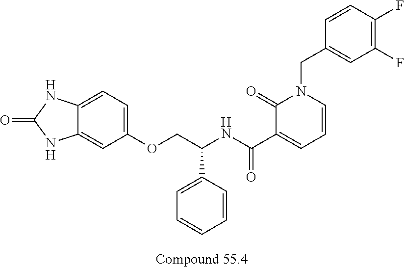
N(C(C1=CC=CN(CC2=CC(F)=C(F)C=C2)C1=O)=O)C(COC1=CC=C2C(=C1)NC(=O)N2)C1=CC=CC=C1
